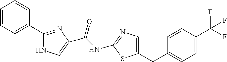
C1=CC=C(C2=NC(C(NC3=NC=C(CC4=CC=C(C(F)(F)F)C=C4)S3)=O)=CN2)C=C1
